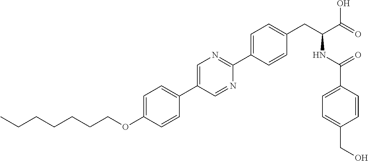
C(OC1=CC=C(C2=CN=C(C3=CC=C(CC(NC(=O)C4=CC=C(CO)C=C4)C(=O)O)C=C3)N=C2)C=C1)CCCCCC
